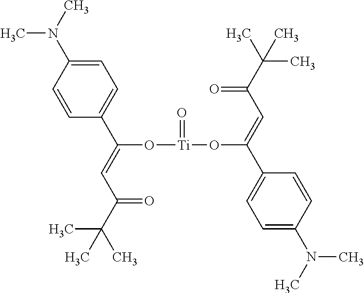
C1=C(N(C)C)C=CC(C(=CC(C(C)(C)C)=O)O[Ti](=O)OC(=CC(=O)C(C)(C)C)C2=CC=C(N(C)C)C=C2)=C1
